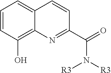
C1=CC(O)=C2C(=C1)C=CC(C(=O)N([R3])[R3])=N2
